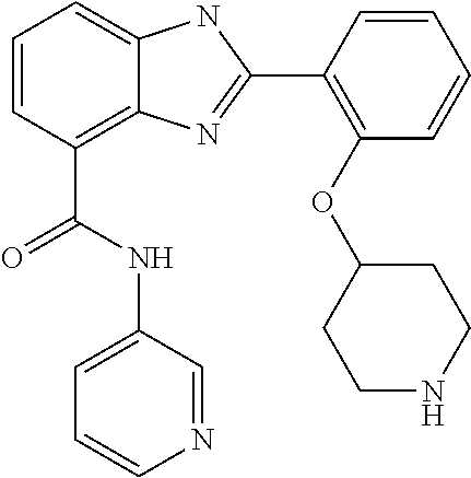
C1=CC(C(NC2=CC=CN=C2)=O)=C2C(=C1)NC(C1=C(OC3CCNCC3)C=CC=C1)=N2
